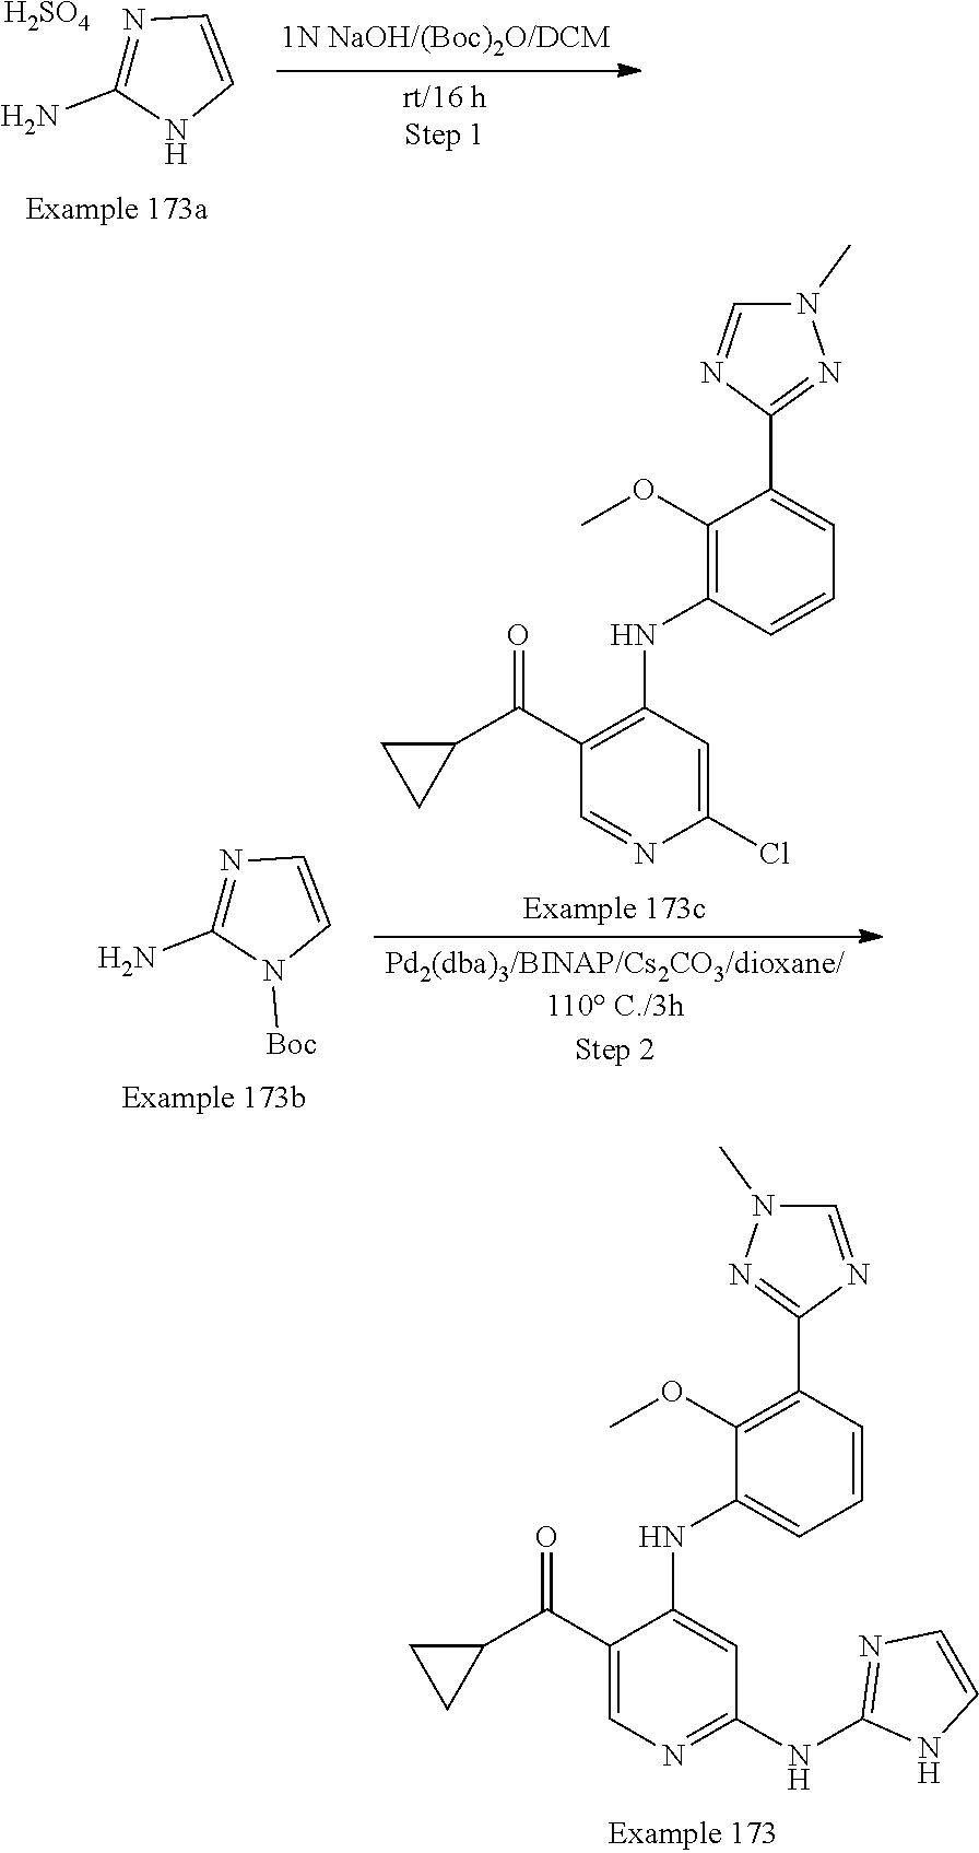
N1(C)C=NC(C2=C(OC)C(NC3=CC(NC4=NC=CN4)=NC=C3C(C3CC3)=O)=CC=C2)=N1.N1=C(N)NC=C1.[H2SO4].N1=C(N)N([Boc])C=C1.C1=NC(C2=CC=CC(NC3=C(C(C4CC4)=O)C=NC(Cl)=C3)=C2OC)=NN1C
